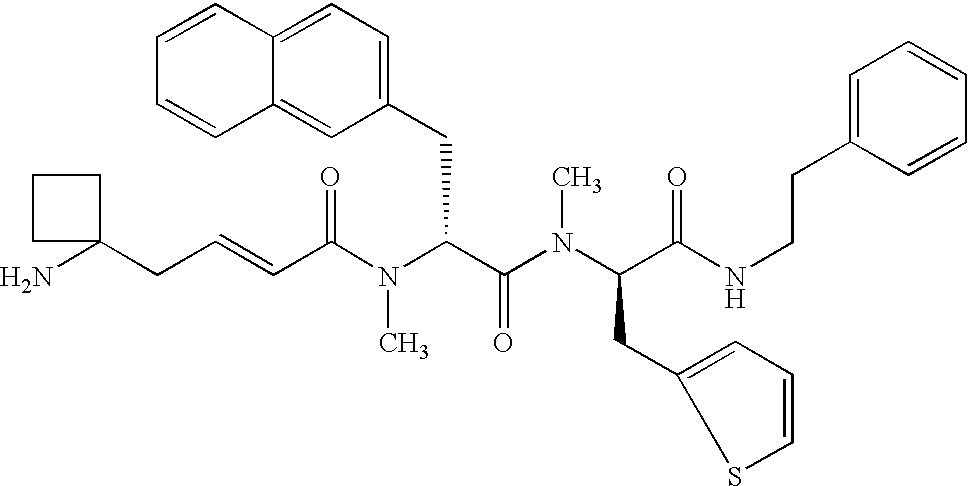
NC1(CC=CC(N(C(C(N(C(C(NCCC2=CC=CC=C2)=O)CC2=CC=CS2)C)=O)CC2=CC=C3C(=C2)C=CC=C3)C)=O)CCC1
